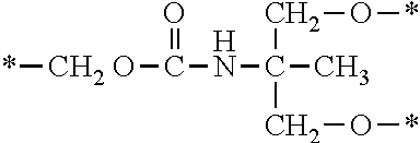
*COC(NC(C)(CO*)CO*)=O
